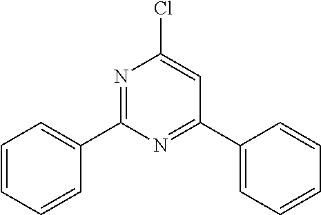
N1=C(C2=CC=CC=C2)N=C(C2=CC=CC=C2)C=C1Cl
